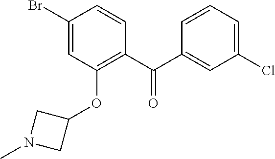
C1(C(C2=C(OC3CN(C)C3)C=C(Br)C=C2)=O)=CC(Cl)=CC=C1
